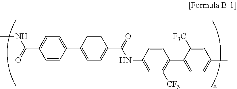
C1=C(C(=O)NC)C=CC(C2=CC=C(C(=O)NC3=CC([CF3])=C(C4=CC=C(C)C=C4[F3C])C=C3)C=C2)=C1
